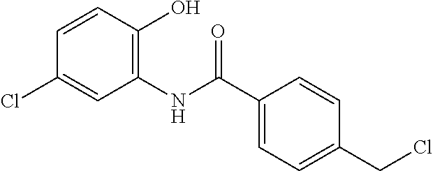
C1(NC(C2=CC=C(CCl)C=C2)=O)=C(O)C=CC(Cl)=C1
